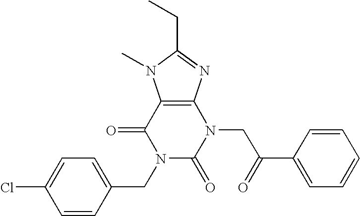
C12=C(N=C(CC)N1C)N(CC(C1=CC=CC=C1)=O)C(=O)N(CC1=CC=C(Cl)C=C1)C2=O
